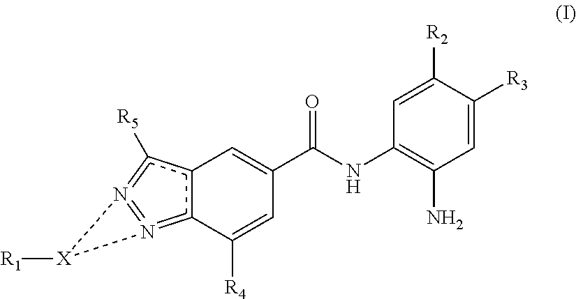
C1=C([R3])C([R2])=CC(NC(C2=Cc3c(=N4=N(=c3[R5])[X]4[R1])C([R4])=C2)=O)=C1N
